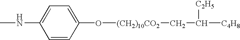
CNC1=CC=C(O[(CH2)10CO2]CC([C2H5])[C4H8])C=C1
